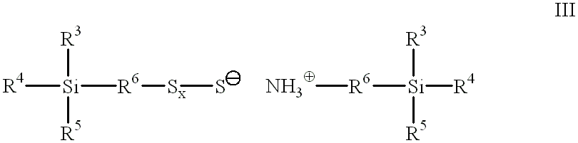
[R3][Si]([R5])([R4])[R6][Sx]S.[R6]([NH3])[Si]([R4])([R3])[R5]
